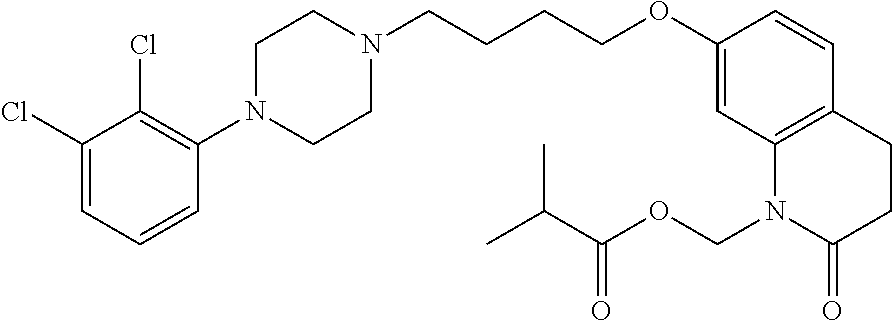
C1=C(Cl)C(Cl)=C(N2CCN(CCCCOC3=CC4=C(C=C3)CCC(=O)N4COC(C(C)C)=O)CC2)C=C1
